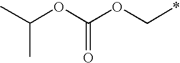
C(OC*)(OC(C)C)=O
